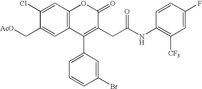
C12=C(C=C(Cl)C(C[AcO])=C1)OC(=O)C(CC(NC1=C([CF3])C=C(F)C=C1)=O)=C2C1=CC=CC(Br)=C1
